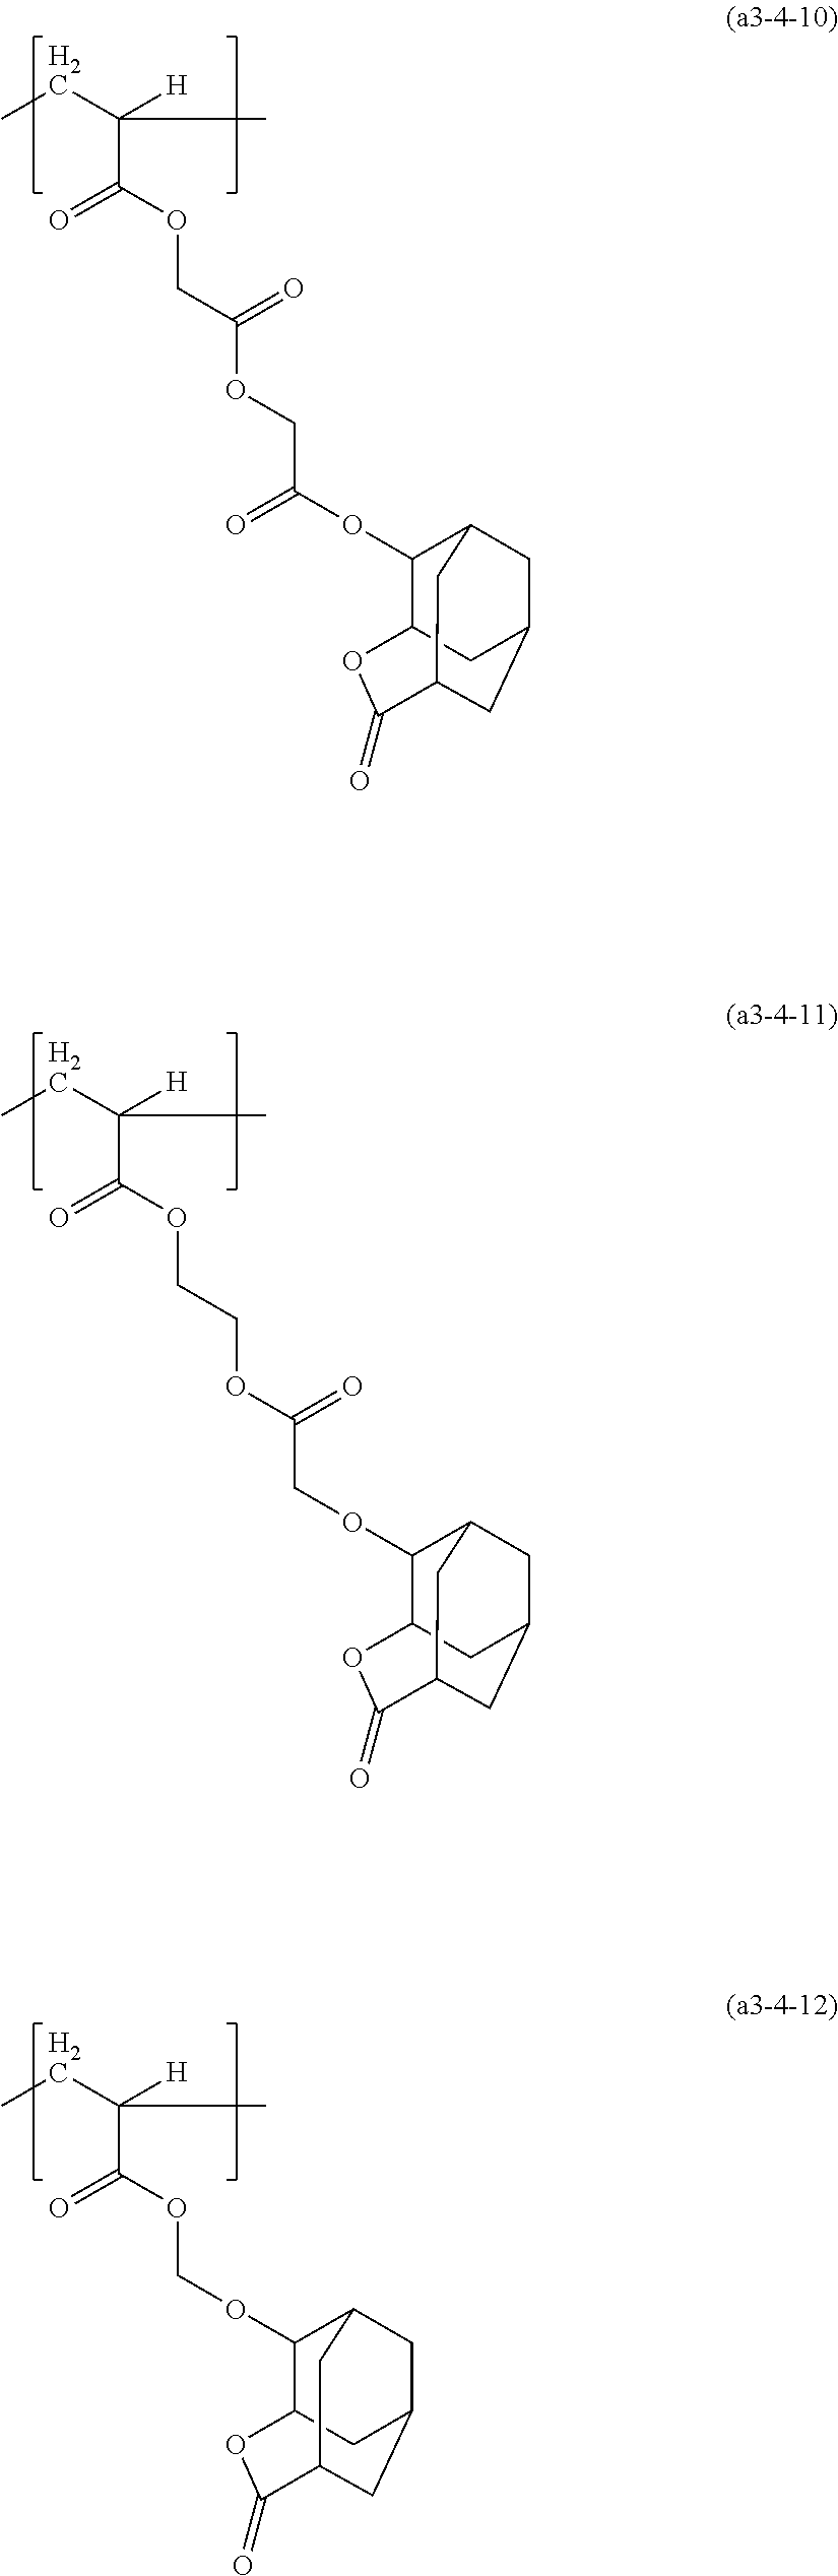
CCC([H])(C(OCC(OCC(OC1C2CC3CC1CC(C3)C(=O)O2)=O)=O)=O)C.CCC([H])(C(OCCOC(COC1C2CC3CC1CC(C3)C(=O)O2)=O)=O)C.CCC([H])(C(OCOC1C2CC3CC1CC(C3)C(=O)O2)=O)C
